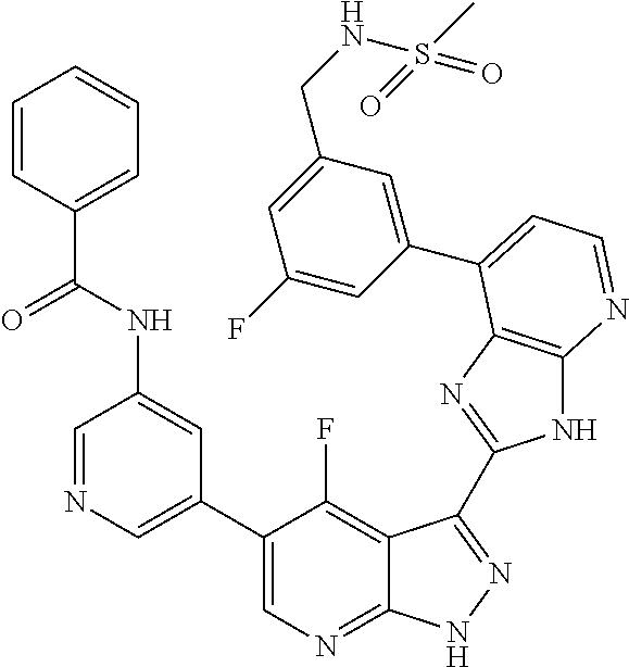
C1=NC=C(C2=CN=C3C(=C2F)C(C2=NC4=C(N2)N=CC=C4C2=CC(CNS(C)(=O)=O)=CC(F)=C2)=NN3)C=C1NC(=O)C1=CC=CC=C1
